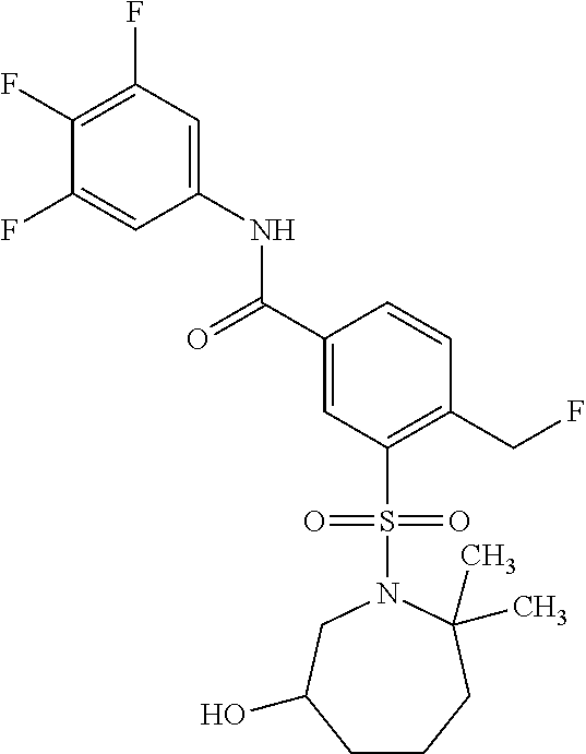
C1(F)=C(F)C=C(NC(C2=CC(S(N3CC(O)CCCC3(C)C)(=O)=O)=C(CF)C=C2)=O)C=C1F
